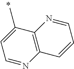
C12=C(C(C)=CC=N1)N=CC=C2
